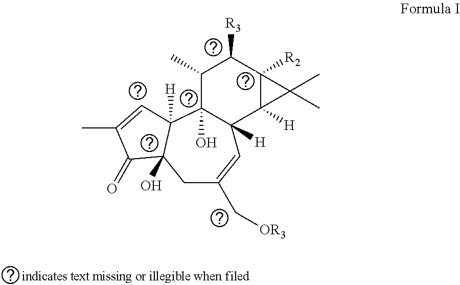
C1(C)C([R3])C2([R2])C([H])(C3([H])C=C(C[OR3])CC4(O)C([H])(C13O)C=C(C)C4=O)C2(C)C
